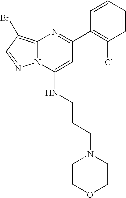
C1(C2=NC3=C(Br)C=NN3C(NCCCN3CCOCC3)=C2)=C(Cl)C=CC=C1
